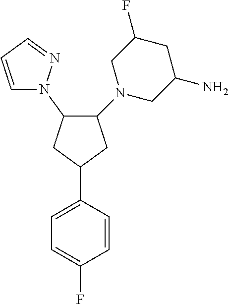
C1=C(F)C=CC(C2CC(N3C=CC=N3)C(N3CC(N)CC(F)C3)C2)=C1
